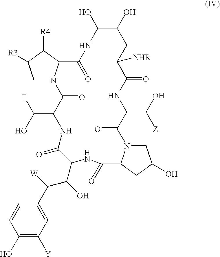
C1(O)=C([Y])C=C(C(C(C2C(=O)NC(C([T])O)C(=O)N3CC([R3])C([R4])C3C(=O)NC(O)C(O)CC([NHR])C(=O)NC(C(O)[Z])C(=O)N3CC(O)CC3C(=O)N2)O)[W])C=C1
